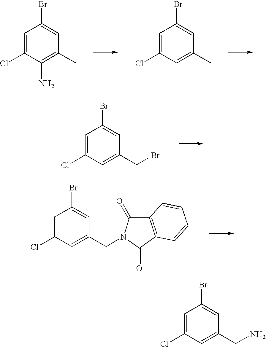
C1=C(Cl)C(N)=C(C)C=C1Br.C1=C(Cl)C=C(C)C=C1Br.C1=C(Cl)C=C(CBr)C=C1Br.C1=C(Cl)C=C(CN2C(=O)C3=C(C2=O)C=CC=C3)C=C1Br.C1=C(Cl)C=C(CN)C=C1Br
